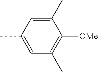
C1(C)=CC(C)=CC(C)=C1[OMe]
